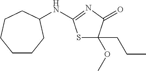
S1C(CCC)(OC)C(=O)N=C1NC1CCCCCC1
